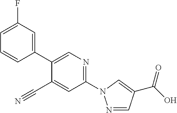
C1=CC(C2=CN=C(N3N=CC(C(=O)O)=C3)C=C2C#N)=CC(F)=C1
